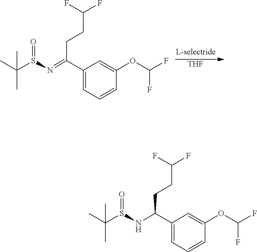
C1(C(=NS(C(C)(C)C)=O)CCC(F)F)=CC=CC(OC(F)F)=C1.[THF].C1(C(NS(C(C)(C)C)=O)CCC(F)F)=CC=CC(OC(F)F)=C1
